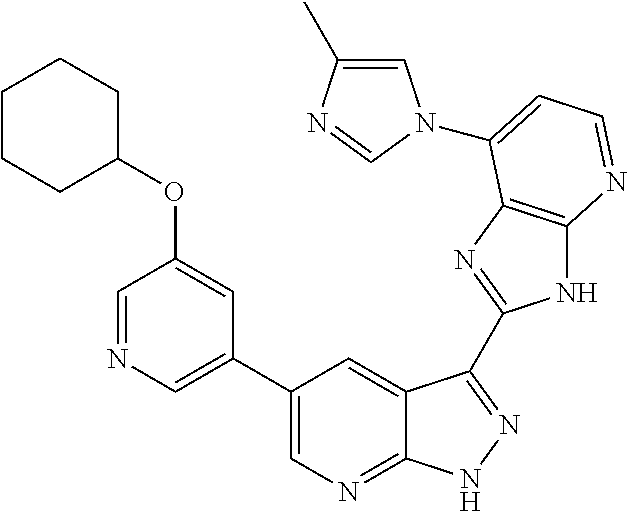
C1(C2=CN=CC(OC3CCCCC3)=C2)=CN=C2C(=C1)C(C1=NC3=C(N1)N=CC=C3N1C=C(C)N=C1)=NN2
